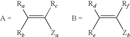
[Ra]C([Rb])=C([Rc])[Za].[Rd]C([Re])=C([Rf])[Zb]
